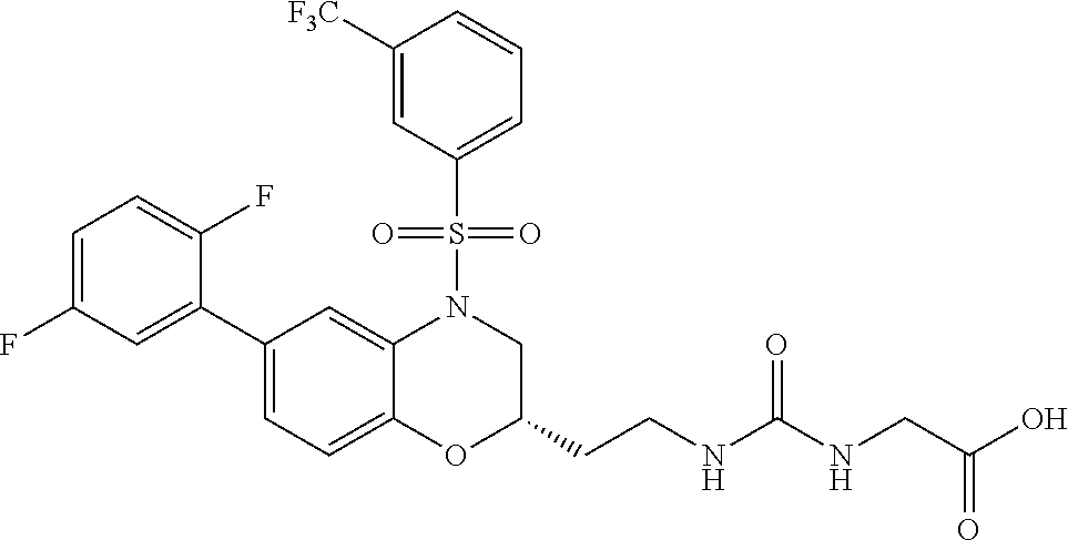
C1=C(F)C=C(C2=CC=C3C(=C2)N(S(C2=CC=CC([F3C])=C2)(=O)=O)CC(CCNC(NCC(O)=O)=O)O3)C(F)=C1
